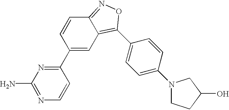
C1(C2=NC(N)=NC=C2)=CC2=C(C3=CC=C(N4CCC(O)C4)C=C3)ON=C2C=C1
